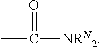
CC([NRN2])=O
